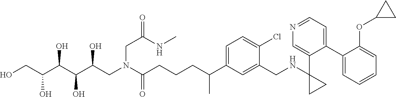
C1(C2=CC=NC=C2C2(NCC3=CC(C(CCCC(N(CC(C(C(C(CO)O)O)O)O)CC(=O)NC)=O)C)=CC=C3Cl)CC2)=CC=CC=C1OC1CC1
